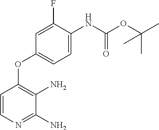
C1=CN=C(N)C(N)=C1OC1=CC=C(NC(OC(C)(C)C)=O)C(F)=C1
